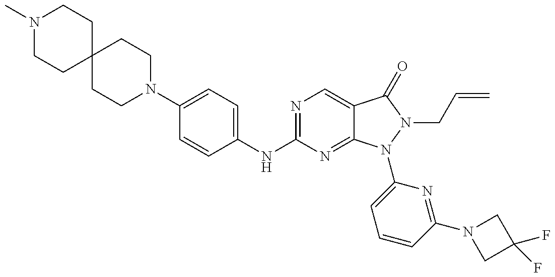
N1(C)CCC2(CC1)CCN(C1=CC=C(NC3=NC=C4C(=N3)N(C3=CC=CC(N5CC(F)(F)C5)=N3)N(CC=C)C4=O)C=C1)CC2
